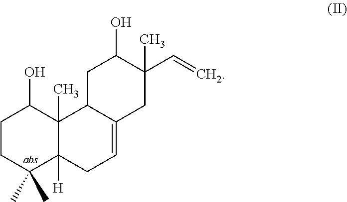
C1CC(C)(C)C2([H])C(C)(C1O)C1C(=CC2)CC(C=C)(C)C(O)C1
